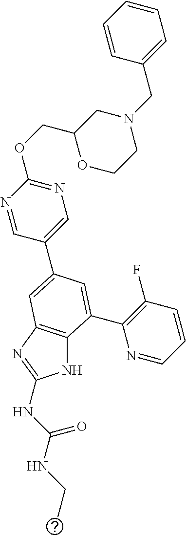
N1C2=C(N=C1NC(NCC)=O)C=C(C1=CN=C(OCC3OCCN(CC4=CC=CC=C4)C3)N=C1)C=C2C1=C(F)C=CC=N1
